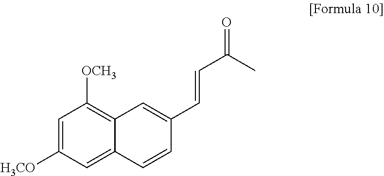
C1=C([H3CO])C=C2C(=C1[OCH3])C=C(C=CC(C)=O)C=C2
